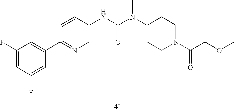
[4I].C1(C2=CC(F)=CC(F)=C2)=NC=C(NC(N(C2CCN(C(=O)COC)CC2)C)=O)C=C1
